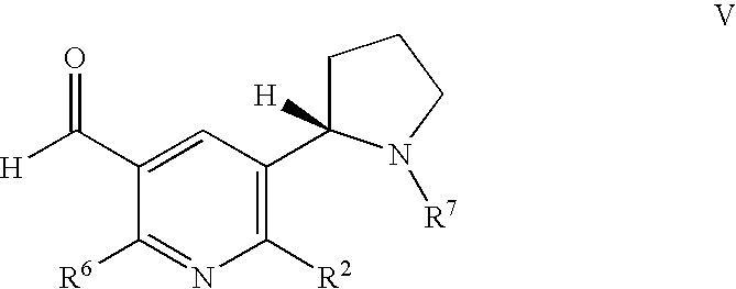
[R6]C1=NC([R2])=C(C2([H])N([R7])CCC2)C=C1C([H])=O
